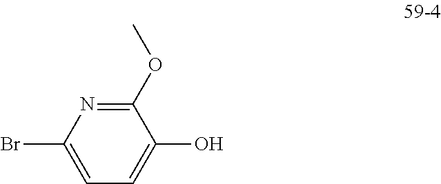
C1(OC)=NC(Br)=CC=C1O
